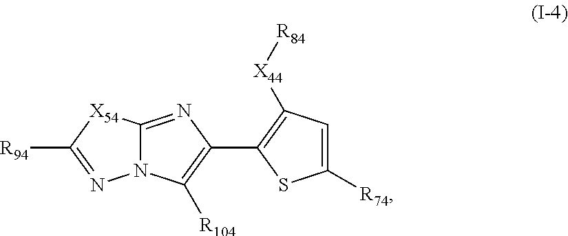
C1(C2=C([R104])N3C(=N2)[X54]C([R94])=N3)=C([X44][R84])C=C([R74])S1
